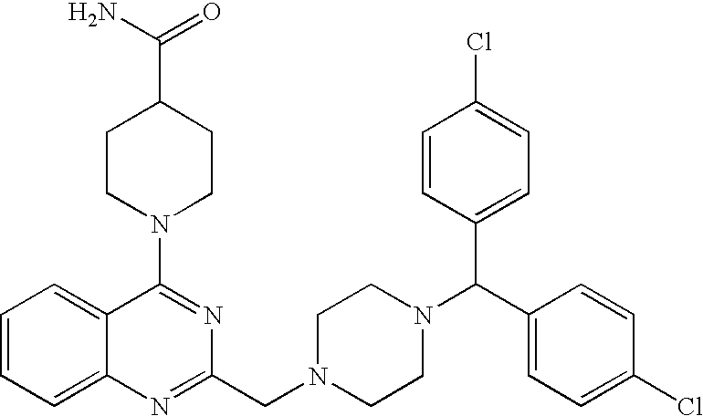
C1(N2CCC(C(N)=O)CC2)=NC(CN2CCN(C(C3=CC=C(Cl)C=C3)C3=CC=C(Cl)C=C3)CC2)=NC2=CC=CC=C12
